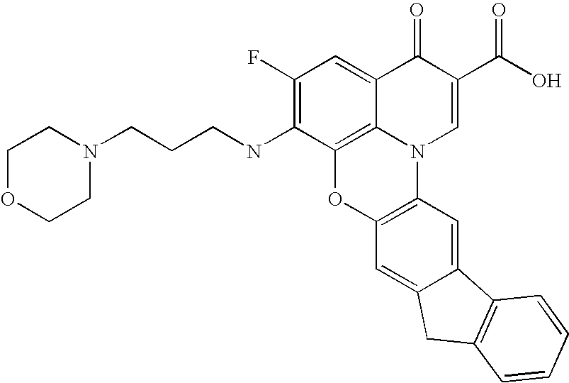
C1(F)=C(NCCCN2CCOCC2)C2=C3C(=C1)C(=O)C(C(O)=O)=CN3C1=C(O2)C=C2C(=C1)C1=C(C2)C=CC=C1
